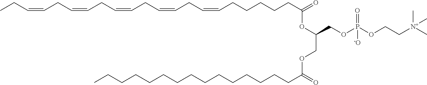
C(CCCCCC(=O)OC(COC(CCCCCCCCCCCCCCC)=O)COP(OCC[N+](C)(C)C)(=O)[-O])=CCC=CCC=CCC=CCC=CCC
